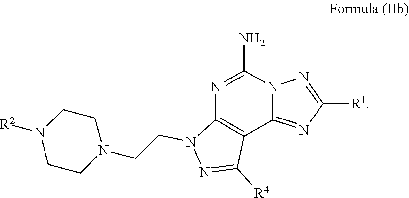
C12=C(C3=NC([R1])=NN3C(N)=N1)C([R4])=NN2CCN1CCN([R2])CC1
